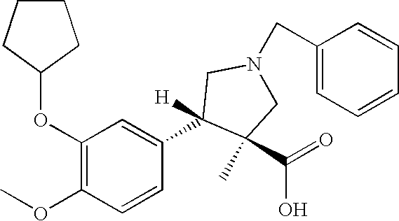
C1CCC(OC2=C(OC)C=CC(C3([H])C(C)(C(=O)O)CN(CC4=CC=CC=C4)C3)=C2)C1
